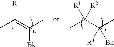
CC(=C(C)[Bk])[R].CC(C(C)([Bk])[R3])([R1])[R2]
